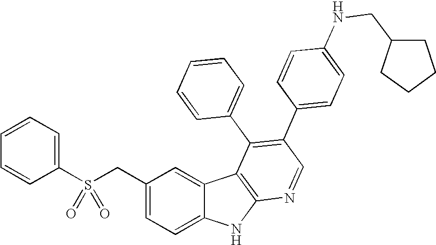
C(C1=CC=C2C(=C1)C1=C(N2)N=CC(C2=CC=C(NCC3CCCC3)C=C2)=C1C1=CC=CC=C1)S(C1=CC=CC=C1)(=O)=O
